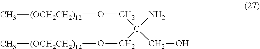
C(N)(CO[(OCH2CH2)12]C)(CO[(OCH2CH2)12]C)CO
